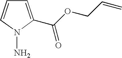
C1=C(C(=O)OCC=C)N(N)C=C1
